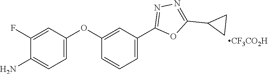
C1(F)=CC(OC2=CC(C3=NN=C(C4CC4)O3)=CC=C2)=CC=C1N.[CF3CO2H]
